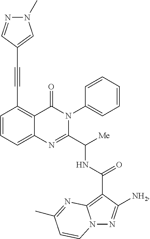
C1=CC=C2C(=C1C#CC1=CN(C)N=C1)C(=O)N(C1=CC=CC=C1)C(C([Me])NC(=O)C1=C3N(N=C1[NH2])C=CC(C)=N3)=N2
